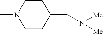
CN1CCC(CN([Me])[Me])CC1
